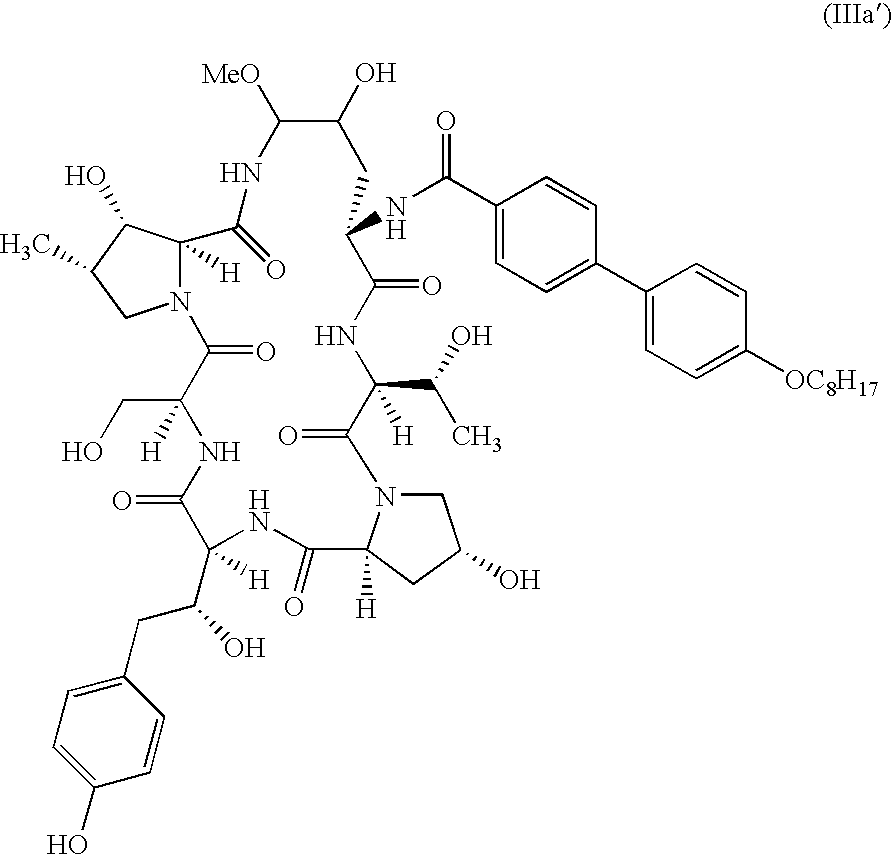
N12C([H])(C(O)C(C)C1)C(=O)NC([MeO])C(O)CC(NC(C1=CC=C(C3=CC=C([OC8H17])C=C3)C=C1)=O)C(=O)NC(C(O)C)([H])C(=O)N1CC(O)CC1([H])C(=O)NC(C(CC1=CC=C(O)C=C1)O)([H])C(=O)NC(CO)([H])C2=O
